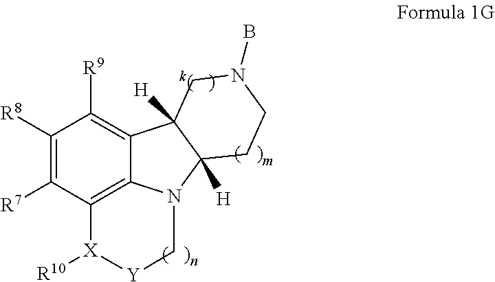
C1([R8])=C([R7])C2=C3C(=C1[R9])C1([H])C([H])(N3C[Y][X]2[R10])CCN(B)C1
